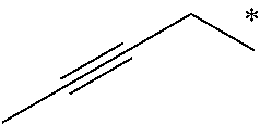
C(CC)#CC
